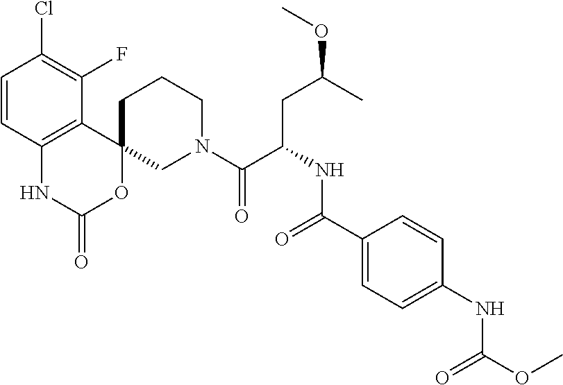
C1=CC2=C(C(F)=C1Cl)C1(OC(=O)N2)CN(C(=O)C(CC(C)OC)NC(=O)C2=CC=C(NC(=O)OC)C=C2)CCC1
